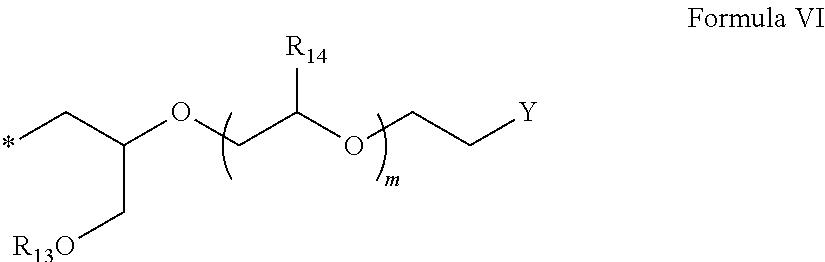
C(C([R14])OCC[Y])OC(C[R13O])C*
